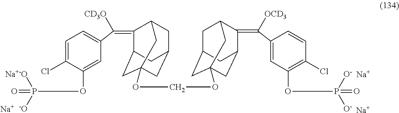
C1(=C(C2=CC=C(Cl)C(OP(=O)([Na+-O])[-O])=C2)[CD3O])C2CC3(OCOC45CC6CC(C(=C(C7=CC(OP(=O)([O-])[O-])=C(Cl)C=C7)[OCD3])C(C4)C6)C5)CC(CC1C3)C2.[Na].[Na].[Na]
